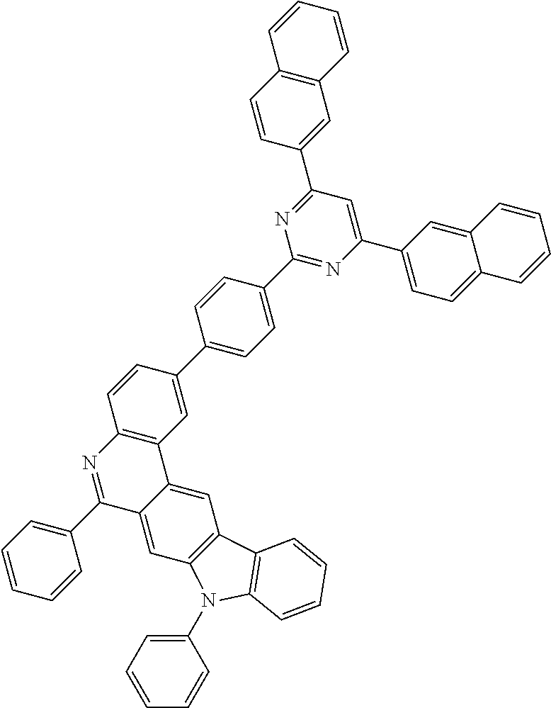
C1=CC=C(C2=NC3=C(C4=CC5=C(C=C24)N(C2=CC=CC=C2)C2=C5C=CC=C2)C=C(C2=CC=C(C4=NC(C5=CC=C6C(=C5)C=CC=C6)=CC(C5=CC6=C(C=C5)C=CC=C6)=N4)C=C2)C=C3)C=C1
